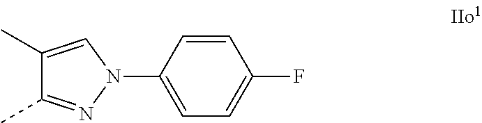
C1=CC(N2C=C(C)C(C)=N2)=CC=C1F
